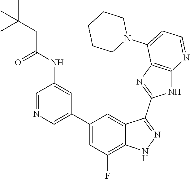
C1=NC=C(C2=CC(F)=C3C(=C2)C(C2=NC4=C(N2)N=CC=C4N2CCCCC2)=NN3)C=C1NC(CC(C)(C)C)=O
